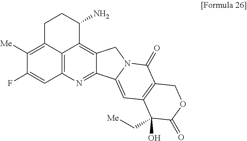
C12=C3N=C4C(=C1C(N)CCC2=C([Me])C(F)=C3)CN1C4=CC2=C(C1=O)COC(=O)C2(O)C[Me]
